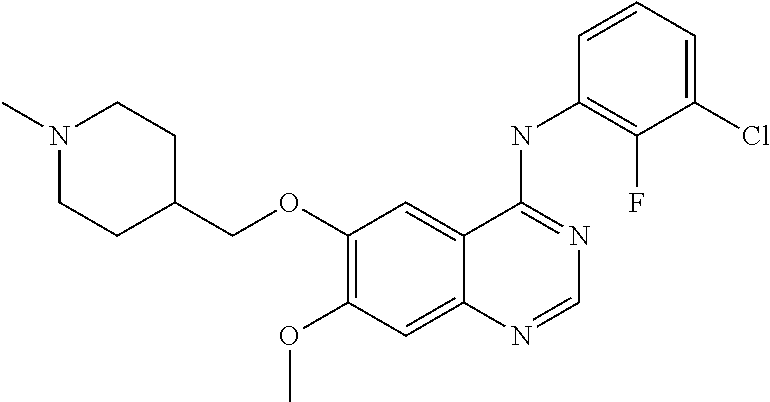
C1(OCC2CCN(C)CC2)=C(OC)C=C2C(=C1)C(NC1=C(F)C(Cl)=CC=C1)=NC=N2
